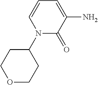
C1(=O)C(N)=CC=CN1C1CCOCC1
